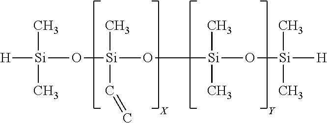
C[Si]([H])(C)O[Si](C)(C=C)O[Si](C)(C)O[Si](C)(C)[H].[Y].[X]
